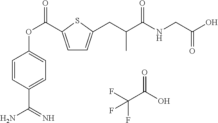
C1=C(C(OC2=CC=C(C(N)=N)C=C2)=O)SC(CC(C(NCC(O)=O)=O)C)=C1.FC(C(O)=O)(F)F
